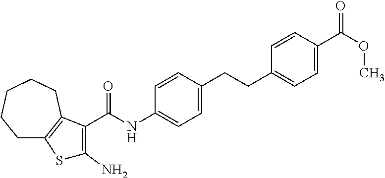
C1C2=C(CCCC1)C(C(NC1=CC=C(CCC3=CC=C(C(OC)=O)C=C3)C=C1)=O)=C(N)S2
